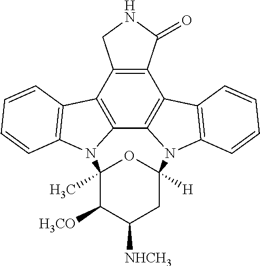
C12=C(C3=C4C5=C1C1=C(N5C5([H])CC([NHCH3])C([H3CO])C(C)(N4C4=C3C=CC=C4)O5)C=CC=C1)CNC2=O
